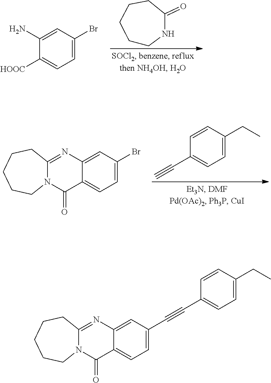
C1CNC(=O)CCC1.C1(N)=CC(Br)=CC=C1[HOOC].C1=CC(CC)=CC=C1C#C.C12=NC3=CC(Br)=CC=C3C(=O)N1CCCCC2.C12=NC3=CC(C#CC4=CC=C(CC)C=C4)=CC=C3C(=O)N1CCCCC2
